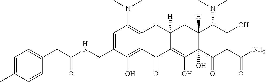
C1=C(CNC(CC2=CC=C(C)C=C2)=O)C(O)=C2C(=C1N(C)C)CC1([H])C(=C(O)C3(O)C([H])(C1)C(N(C)C)C(O)=C(C(N)=O)C3=O)C2=O
